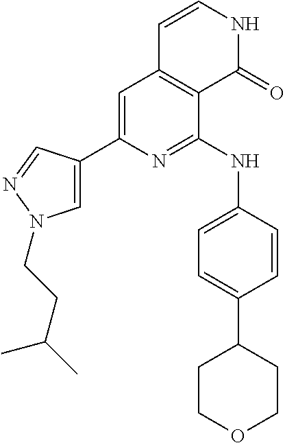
C1=C(C2=CN(CCC(C)C)N=C2)N=C(NC2=CC=C(C3CCOCC3)C=C2)C2=C1C=CNC2=O
